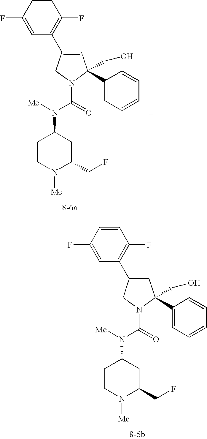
C1=C(C2=C(F)C=CC(F)=C2)CN(C(=O)N([Me])C2CCN([Me])C(CF)C2)C1(C1=CC=CC=C1)CO.C1=C(C2=C(F)C=CC(F)=C2)CN(C(=O)N([Me])C2CCN([Me])C(CF)C2)C1(C1=CC=CC=C1)CO
